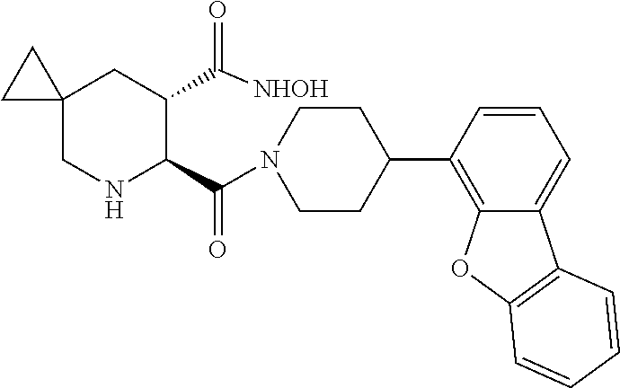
C12(CNC(C(=O)N3CCC(C4=C5C(=CC=C4)C4=C(O5)C=CC=C4)CC3)C(C([NHOH])=O)C1)CC2
